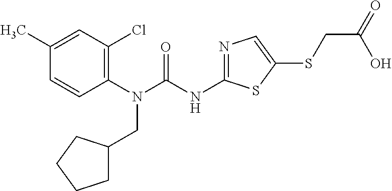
C1(N(CC2CCCC2)C(=O)NC2=NC=C(SCC(O)=O)S2)=C(Cl)C=C(C)C=C1
